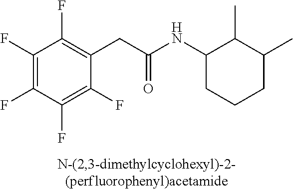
C1(F)=C(F)C(F)=C(F)C(CC(NC2CCCC(C)C2C)=O)=C1F
